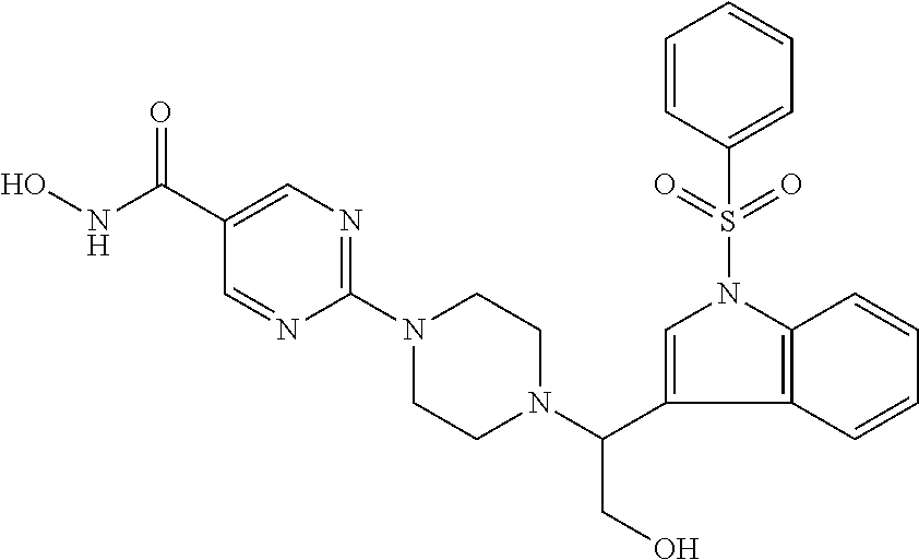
O=C(C1=CN=C(N2CCN(C(C3=CN(S(=O)(=O)C4=CC=CC=C4)C4=C3C=CC=C4)CO)CC2)N=C1)NO
